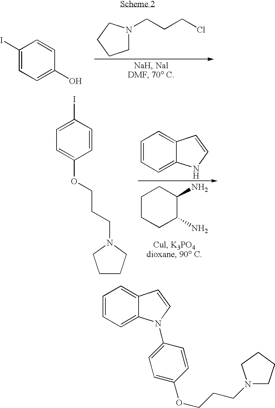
C1N(CCCCl)CCC1.C1(I)=CC=C(O)C=C1.C1CCC(N)C(N)C1.C1=CC=C2C(=C1)C=CN2.C1=C(I)C=CC(OCCCN2CCCC2)=C1.C1=CC=C2C(=C1)C=CN2C1=CC=C(OCCCN2CCCC2)C=C1
